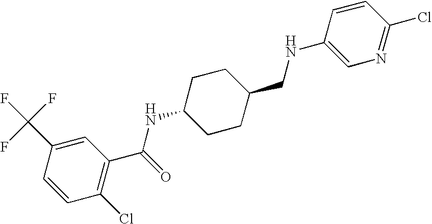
C1(C(F)(F)F)=CC(C(=O)NC2CCC(CNC3=CN=C(Cl)C=C3)CC2)=C(Cl)C=C1
